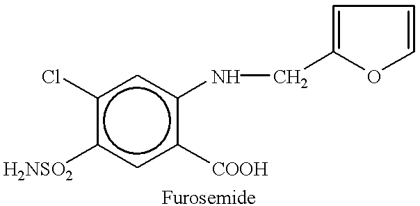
c1(Cl)c([H2NSO2])cc([COOH])c(NCC2=CC=CO2)c1
